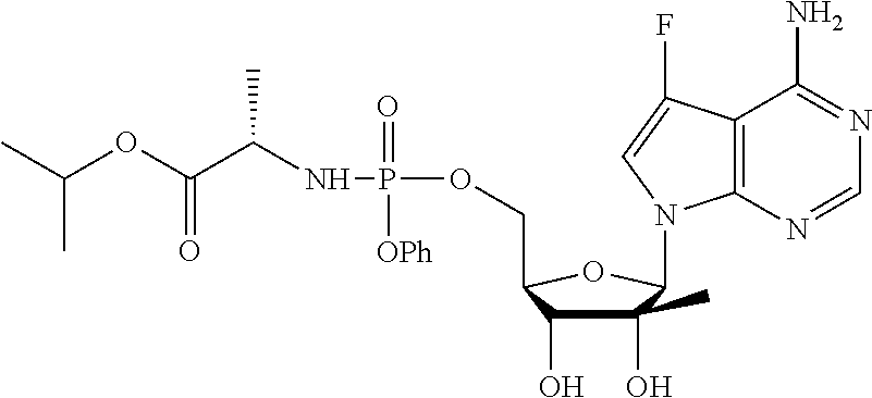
C1(O)(C)C(O)C(COP(=O)([OPh])NC(C(OC(C)C)=O)C)OC1N1C2=C(C(N)=NC=N2)C(F)=C1
